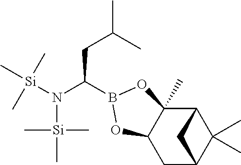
C1C2C(C)(C)C(C3(C)C1OB(C(N([Si](C)(C)C)[Si](C)(C)C)CC(C)C)O3)C2
